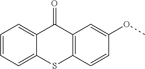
C1=CC=C2C(=C1)C(=O)C1=C(C=CC(OC)=C1)S2
